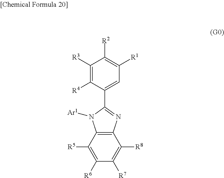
C12=C(C([R5])=C([R6])C([R7])=C1[R8])N([Ar1])C(C1=CC([R1])=C([R2])C([R3])=C1[R4])=N2
